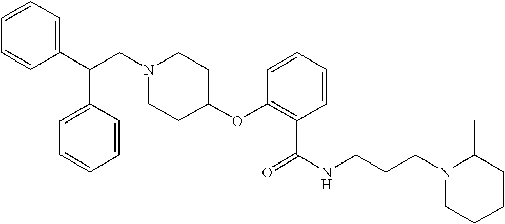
N1(CC(C2=CC=CC=C2)C2=CC=CC=C2)CCC(OC2=C(C(=O)NCCCN3CCCCC3C)C=CC=C2)CC1
